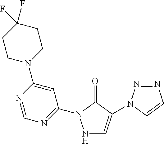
N1C=C(N2N=NC=C2)C(=O)N1C1=NC=NC(N2CCC(F)(F)CC2)=C1
